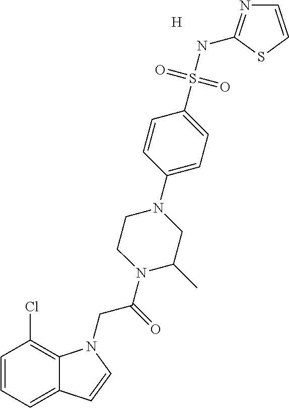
[H].C1=CC=C2C(=C1Cl)N(CC(=O)N1C(C)CN(C3=CC=C(S(NC4=NC=CS4)(=O)=O)C=C3)CC1)C=C2
